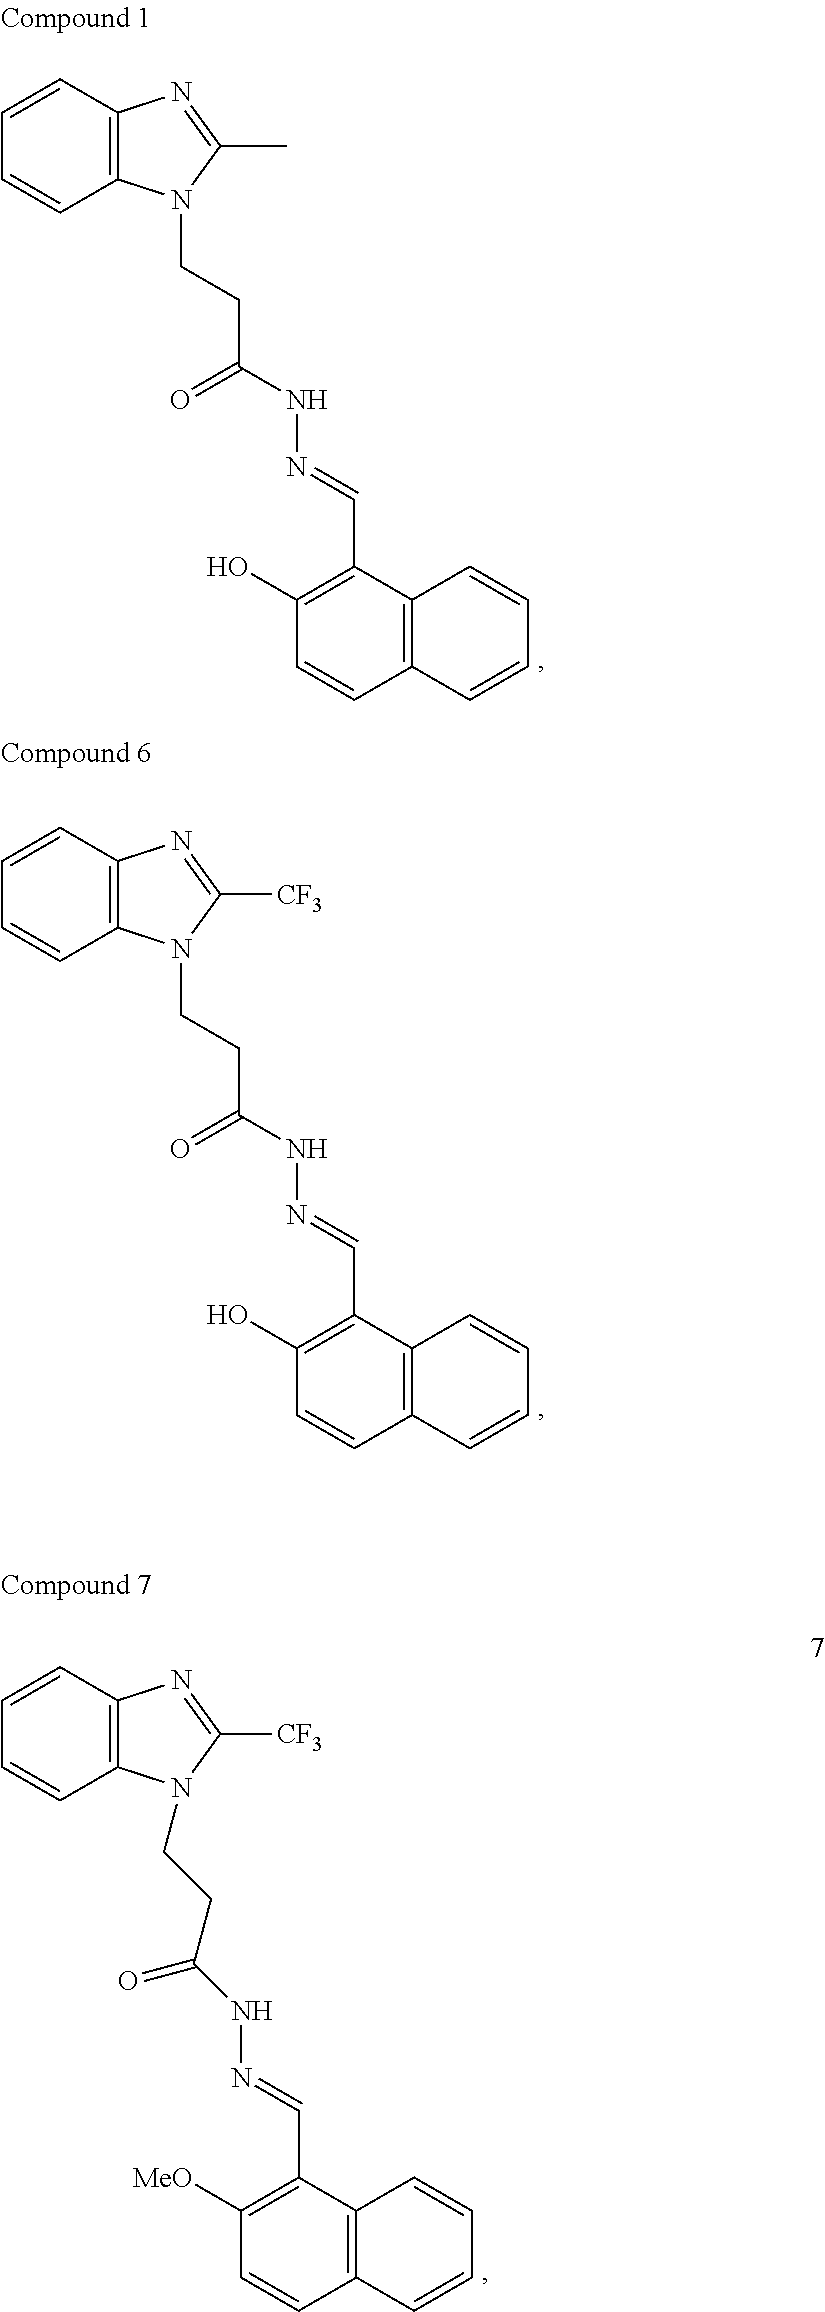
C1=CC2=C(C=C1)N=C(C)N2CCC(NN=CC1=C(O)C=CC2=C1C=CC=C2)=O.C1=CC2=C(C=C1)N=C([CF3])N2CCC(NN=CC1=C(O)C=CC2=C1C=CC=C2)=O.C1=CC2=C(C=C1)N=C([CF3])N2CCC(NN=CC1=C([MeO])C=CC2=C1C=CC=C2)=O
